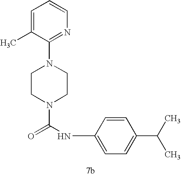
C1(N2CCN(C(NC3=CC=C(C(C)C)C=C3)=O)CC2)=NC=CC=C1C
